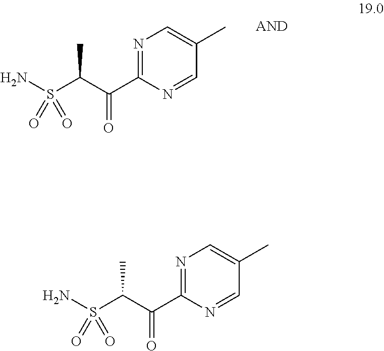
N1=C(C(C(S(=O)(=O)N)C)=O)N=CC(C)=C1.N1=C(C(C(S(=O)(=O)N)C)=O)N=CC(C)=C1
